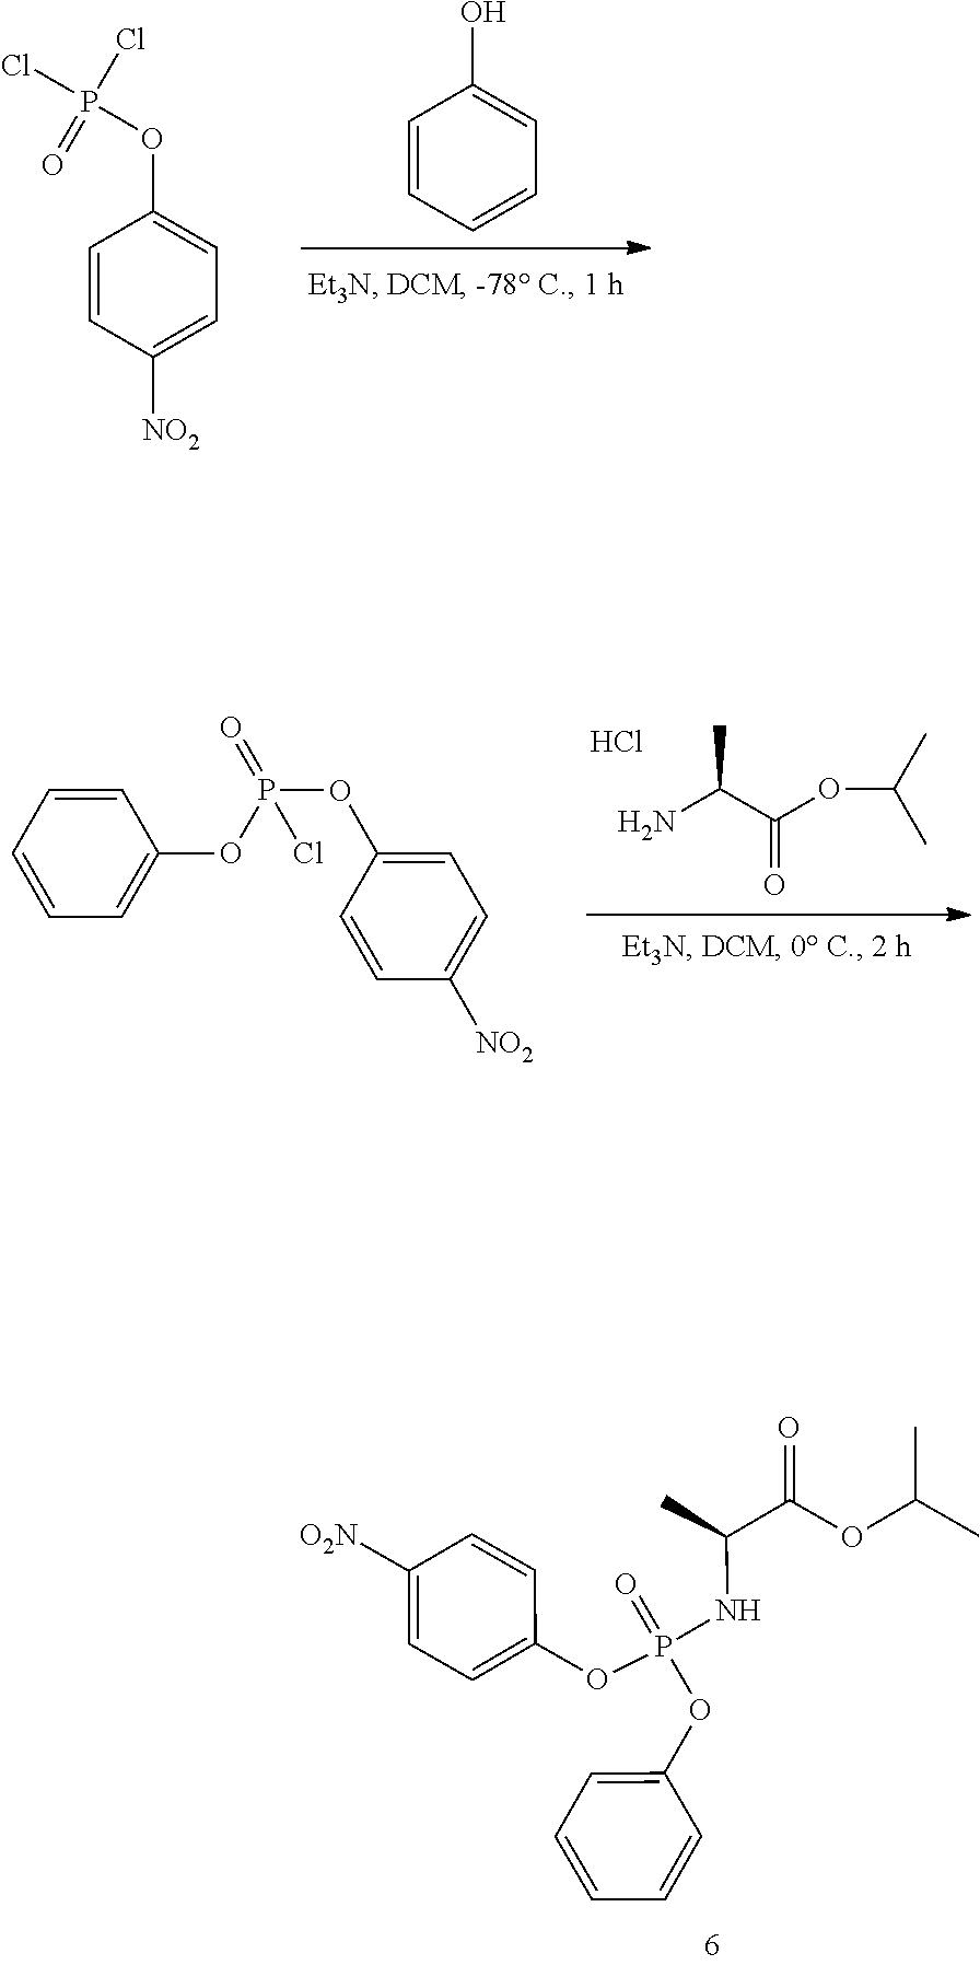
C1=CC([NO2])=CC=C1OP(Cl)(Cl)=O.C1=CC=CC=C1O.C1=CC=CC=C1OP(OC1=CC=C([NO2])C=C1)(=O)Cl.NC(C(OC(C)C)=O)C.Cl.C1=C(OP(NC(C)C(OC(C)C)=O)(=O)OC2=CC=C([O2N])C=C2)C=CC=C1
